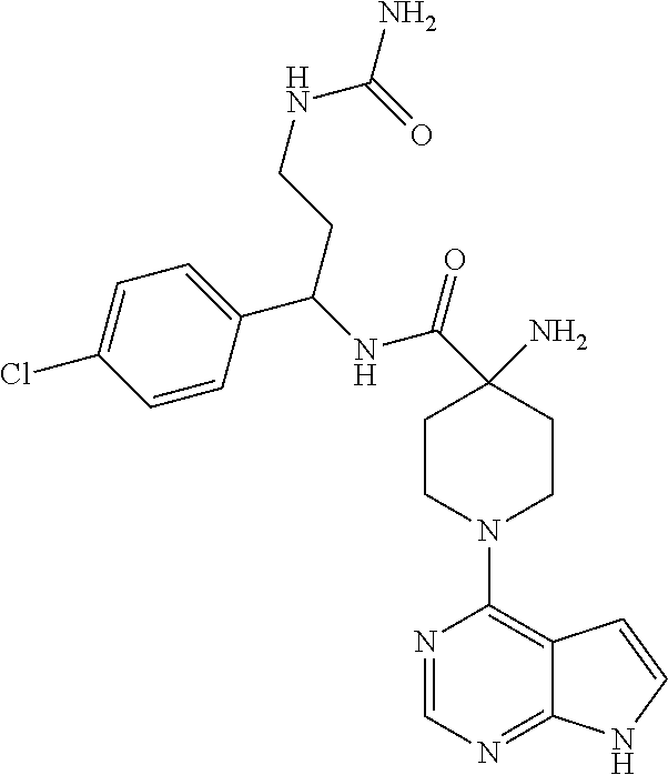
C1(N)(C(NC(CCNC(=O)N)C2=CC=C(Cl)C=C2)=O)CCN(C2=C3C(=NC=N2)NC=C3)CC1
